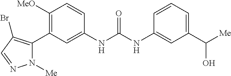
C1([OMe])=C(C2=C(Br)C=NN2[Me])C=C(NC(=O)NC2=CC(C([Me])O)=CC=C2)C=C1
